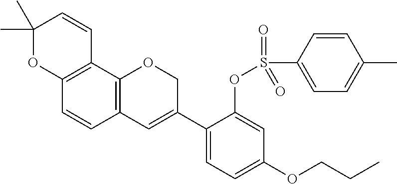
C1(C)(C)OC2=C(C=C1)C1=C(C=C2)C=C(C2=CC=C(OCCC)C=C2OS(C2=CC=C(C)C=C2)(=O)=O)CO1
